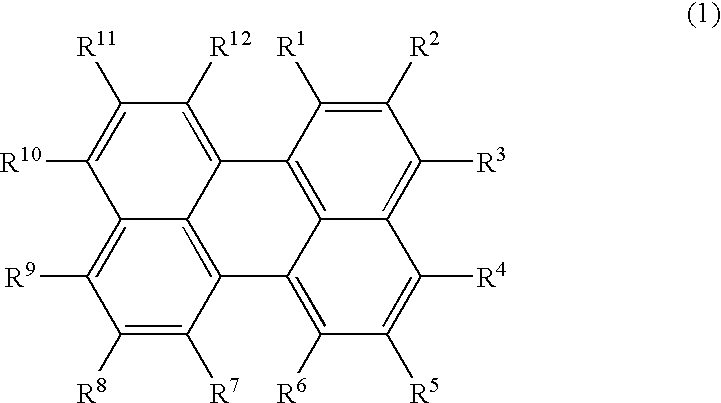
C1([R8])=C([R7])C2=C3C(=C1[R9])C([R10])=C([R11])C([R12])=C3C1=C3C2=C([R6])C([R5])=C([R4])C3=C([R3])C([R2])=C1[R1]
